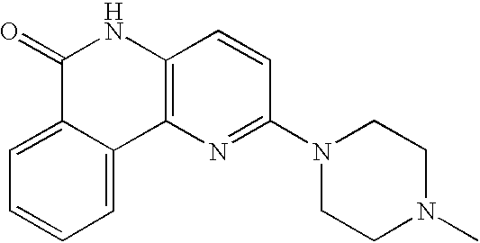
C12=CC=CC=C1C1=C(NC2=O)C=CC(N2CCN(C)CC2)=N1
